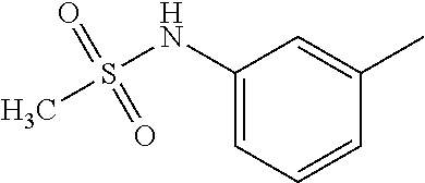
C1(NS(=O)(=O)C)=CC=CC(C)=C1
